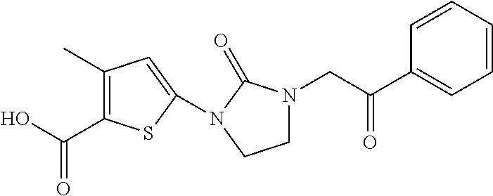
C(O)(=O)C1=C(C)C=C(N2C(=O)N(CC(C3=CC=CC=C3)=O)CC2)S1
